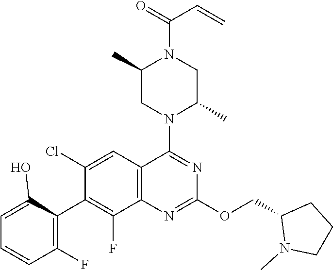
C12=C(C=C(Cl)C(C3=C(F)C=CC=C3O)=C1F)C(N1C(C)CN(C(=O)C=C)C(C)C1)=NC(OCC1N(C)CCC1)=N2
